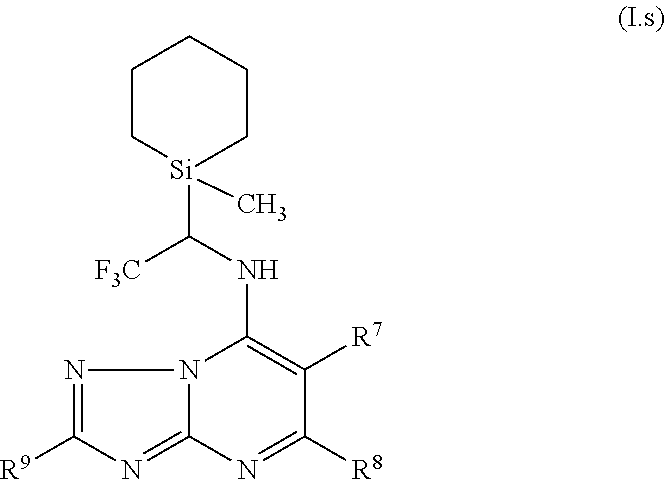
C1C[Si](C(NC2=C([R7])C([R8])=NC3=NC([R9])=NN32)[F3C])(C)CCC1
